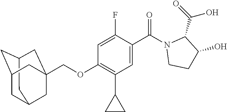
C1(C(=O)N2CCC(O)C2C(O)=O)=CC(C2CC2)=C(OCC23CC4CC(CC(C2)C4)C3)C=C1F
